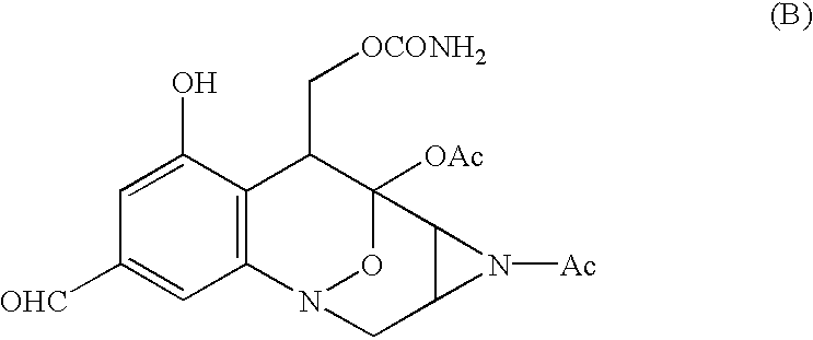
C12=C(C(O)=CC([OHC])=C1)C(C[OCONH2])C1([OAc])ON2CC2C1N2[Ac]
